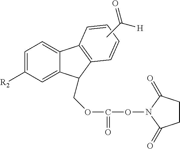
C1=C([R2])C=C2C(=C1)C1=C(C2COC(ON2C(=O)CCC2=O)=O)C=CC=C1.CC([H])=O
